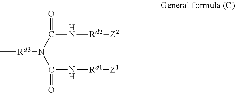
C[Rd3]N(C(N[Rd1][Z1])=O)C(N[Rd2][Z2])=O
